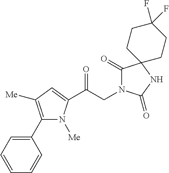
C1(C2=CC=CC=C2)=C([Me])C=C(C(CN2C(=O)C3(NC2=O)CCC(F)(F)CC3)=O)N1[Me]
